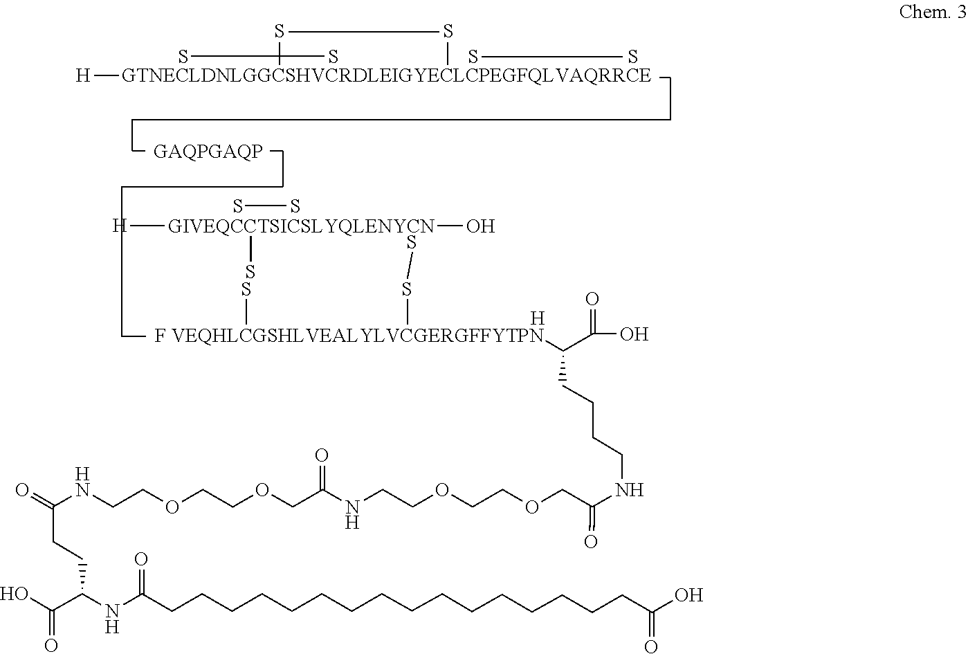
[H].[H][GIVEQCCTSICSLYQLENYCN](O)S.SS.[H][GTNECLDNLGGCSHVCRDLEIGYECLCPEGFQLVAQRRCE].S.S.S.S.S.S.[F VEQHLCGSHLVEALYLVCGERGFFYTPN](S)(SS)C(C(=O)O)CCCCNC(COCCOCCNC(COCCOCCNC(=O)CCC(NC(CCCCCCCCCCCCCCCCC(O)=O)=O)C(=O)O)=O)=O
